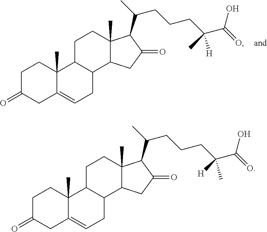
C1C(=O)CC2=CCC3C(C2(C)C1)CCC1(C)C3CC(=O)C1C(C)CCCC(C(=O)O)(C)[H].C1C(=O)CC2=CCC3C(C2(C)C1)CCC1(C)C3CC(=O)C1C(C)CCCC(C(=O)O)([H])C
